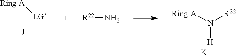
[Ring A][LG].[Ring A]N([H])[R22].[K].[R22]N
